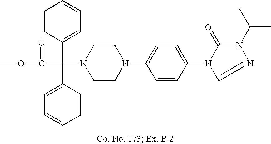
N1(C(C(OC)=O)(C2=CC=CC=C2)C2=CC=CC=C2)CCN(C2=CC=C(N3C(=O)N(C(C)C)N=C3)C=C2)CC1
